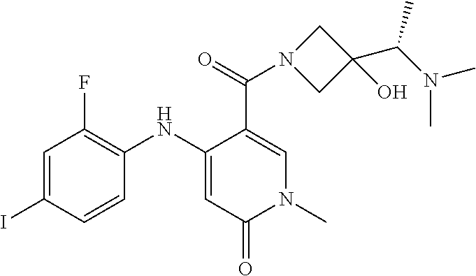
C1=C(I)C=CC(NC2=CC(=O)N(C)C=C2C(=O)N2CC(C(N(C)C)C)(O)C2)=C1F
